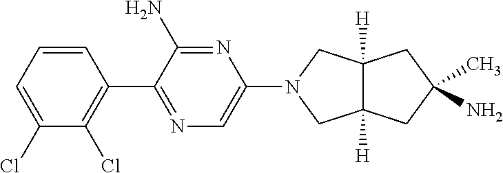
C1=CC=C(Cl)C(Cl)=C1C1=NC=C(N2CC3([H])C([H])(C2)CC(C)(N)C3)N=C1N
